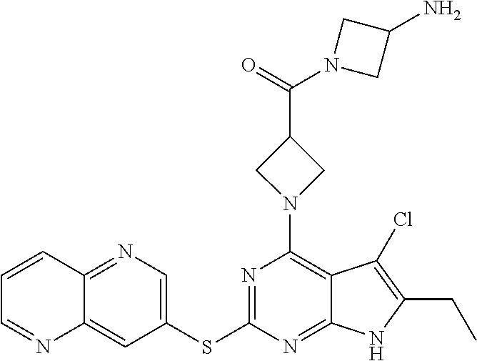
C1(SC2=NC(N3CC(C(N4CC(N)C4)=O)C3)=C3C(=N2)NC(CC)=C3Cl)=CN=C2C(=C1)N=CC=C2
